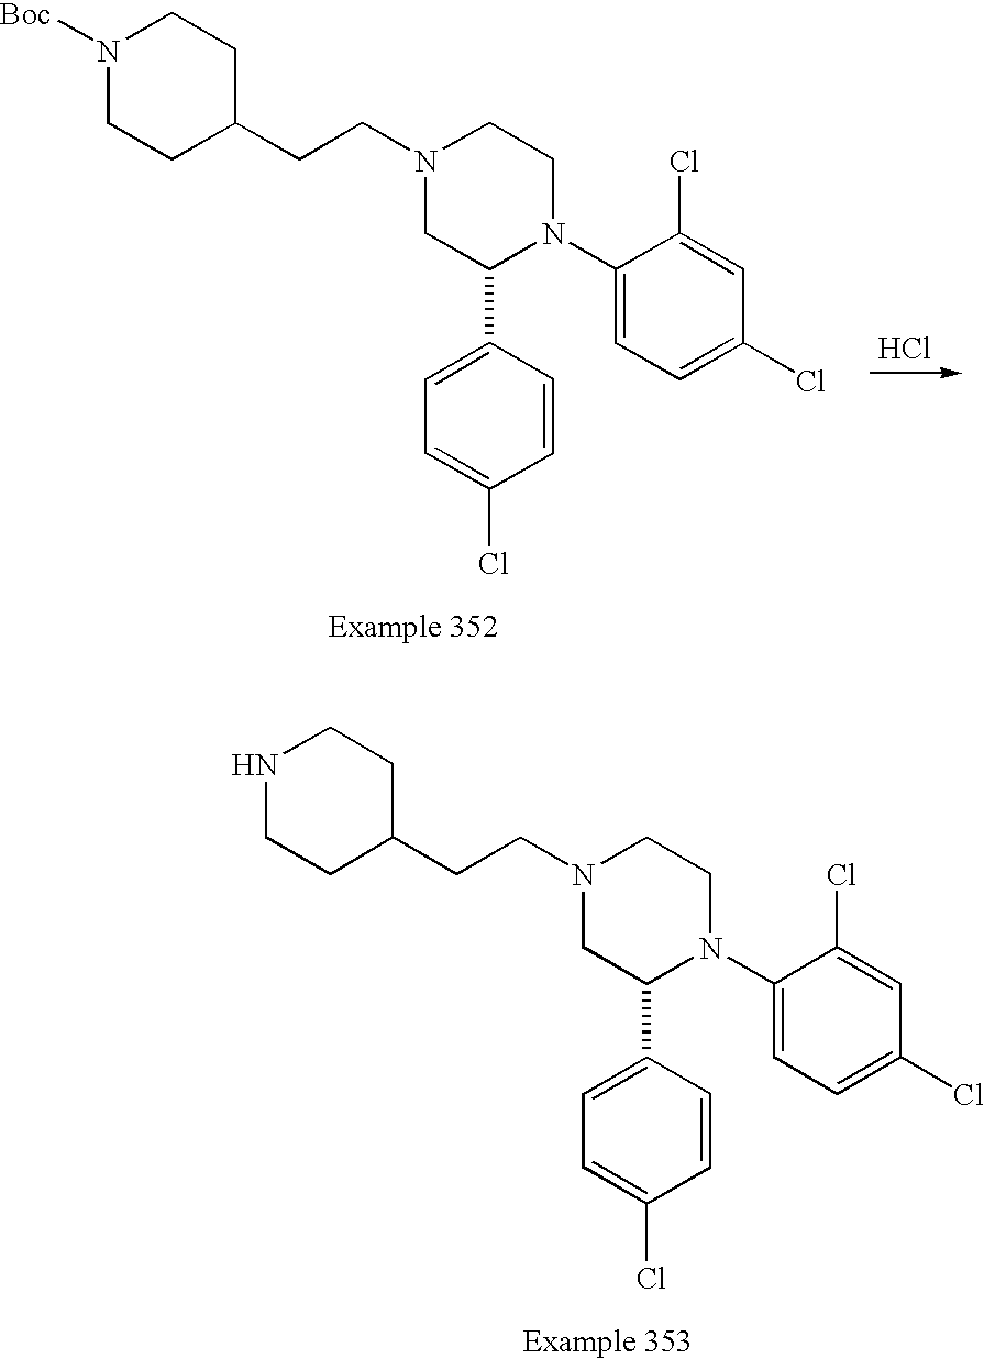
N1CCC(CCN2CC(C3=CC=C(Cl)C=C3)N(C3=CC=C(Cl)C=C3Cl)CC2)CC1.N1([Boc])CCC(CCN2CC(C3=CC=C(Cl)C=C3)N(C3=CC=C(Cl)C=C3Cl)CC2)CC1.Cl
